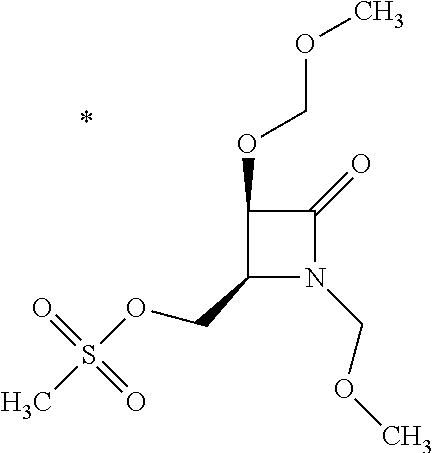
C1(OCOC)C(COS(C)(=O)=O)N(COC)C1=O
